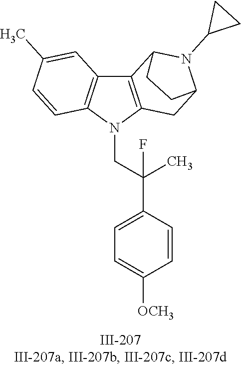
N1(CC(C2=CC=C([OCH3])C=C2)(C)F)C2=C(C3=C1C=CC(C)=C3)C1N(C3CC3)C(C2)CC1
